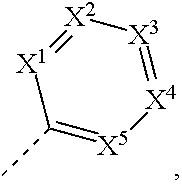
[X1]1=[X2][X3]=[X4][X5]=C1C
